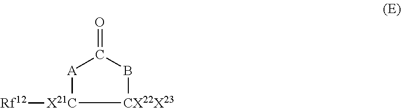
[X21C]1([Rf12])[CX22X23]BC(=O)[A]1
